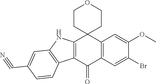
C12=C(C=C(Br)C(OC)=C1)C(=O)C1=C(C23CCOCC3)NC2=C1C=CC(C#N)=C2
